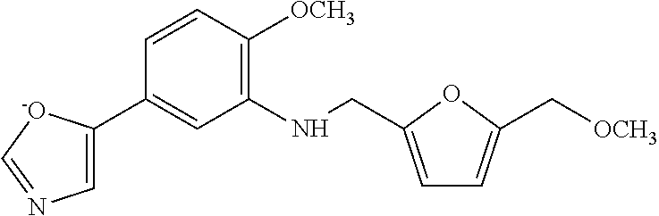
C1=CC([OCH3])=C(NCC2=CC=C(C[OCH3])O2)C=C1C1=CN=C[-O]1
